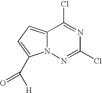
ClC1=NC(Cl)=NN2C1=CC=C2C([H])=O
